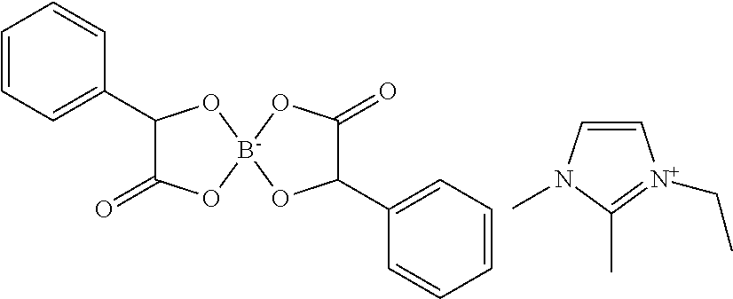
C1=CC=C(C2C(=O)O[B-]3(O2)OC(C2=CC=CC=C2)C(=O)O3)C=C1.C1=CN(C)C(C)=[N+]1CC
